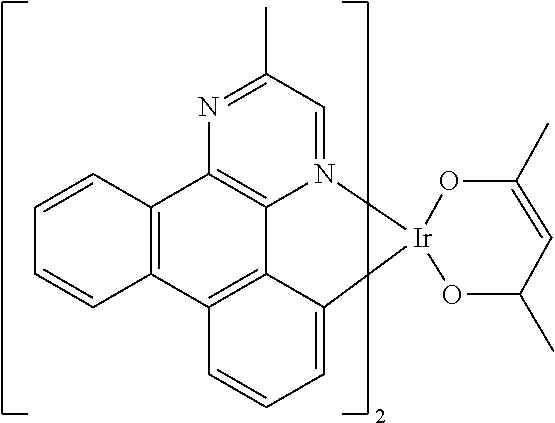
C1=CC2=C(C=C1)C1=C3C4=C2N=C(C)C=N4[Ir]2(C3=CC=C1)OC(C)C=C(C)O2
